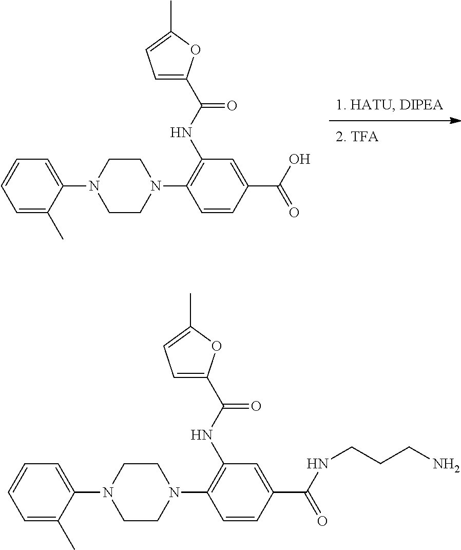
C1=C(C)C(N2CCN(C3=C(NC(C4=CC=C(C)O4)=O)C=C(C(=O)O)C=C3)CC2)=CC=C1.C1=C(C)C(N2CCN(C3=C(NC(C4=CC=C(C)O4)=O)C=C(C(=O)NCCCN)C=C3)CC2)=CC=C1
